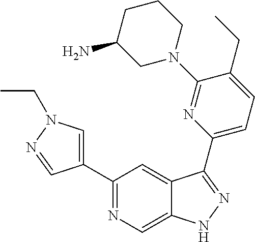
C1(C2=CN(CC)N=C2)=NC=C2C(=C1)C(C1=CC=C(CC)C(N3CCCC(N)C3)=N1)=NN2
